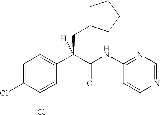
C1=C(Cl)C(Cl)=CC=C1C(C(NC1=NC=NC=C1)=O)(CC1CCCC1)[H]
